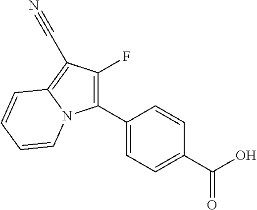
C1(C2=CC=C(C(O)=O)C=C2)=C(F)C(C#N)=C2N1C=CC=C2
